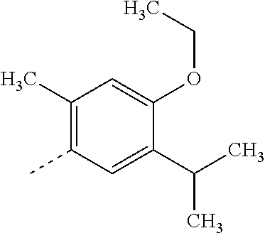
C1(C)=C(C)C=C(C(C)C)C(OCC)=C1
